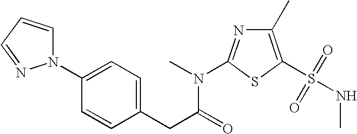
C1(C)=C(S(NC)(=O)=O)SC(N(C)C(CC2=CC=C(N3C=CC=N3)C=C2)=O)=N1
